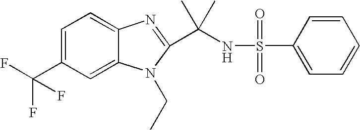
C1=C(C(F)(F)F)C=C2C(=C1)N=C(C(NS(=O)(=O)C1=CC=CC=C1)(C)C)N2CC
